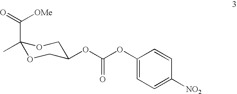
C1(C(=O)[OMe])(C)OCC(OC(OC2=CC=C([NO2])C=C2)=O)CO1
